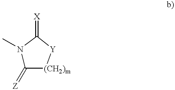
N1(C)C(=[Z])[(CH2)m][Y]C1=[X]
